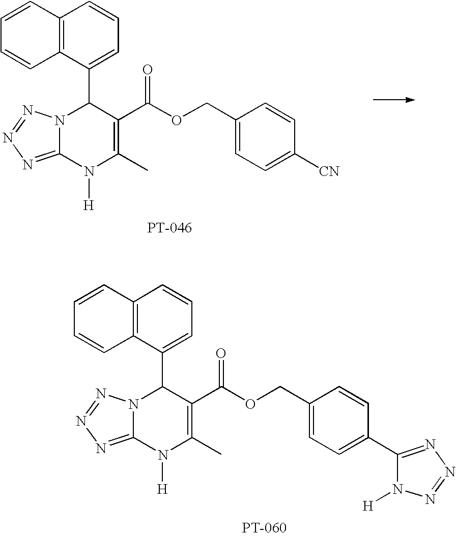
C12=C(C(C3N4C(=NN=N4)N([H])C(C)=C3C(OCC3=CC=C([CN])C=C3)=O)=CC=C1)C=CC=C2.C12=C(C(C3N4C(=NN=N4)N([H])C(C)=C3C(OCC3=CC=C(C4=NN=NN4[H])C=C3)=O)=CC=C1)C=CC=C2
